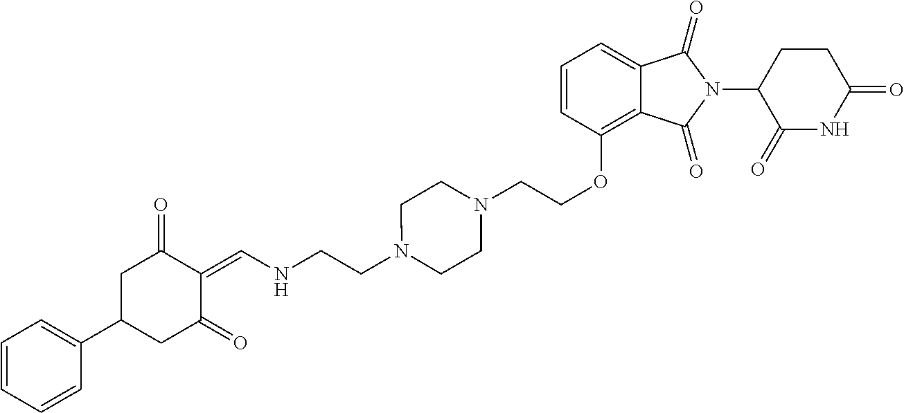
C12=C(OCCN3CCN(CCNC=C4C(=O)CC(C5=CC=CC=C5)CC4=O)CC3)C=CC=C1C(=O)N(C1C(=O)NC(=O)CC1)C2=O
